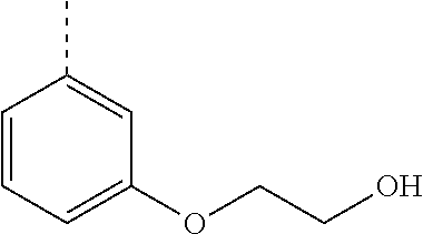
C1=CC=C(OCCO)C=C1C
